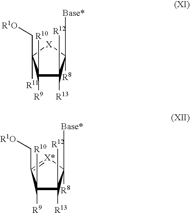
C1([R9])([R10])C([R13])([R12])C([Base*])([R8])[X]C1(C[R1O])[R11].C1([R9])([R10])C([R13])([R12])C([Base*])([R8])[X*]=C1C[R1O]
